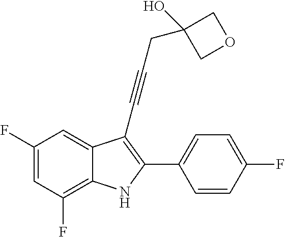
C1(O)(CC#CC2=C(C3=CC=C(F)C=C3)NC3=C(F)C=C(F)C=C32)COC1
